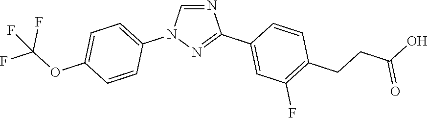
N1=CN(C2=CC=C(OC(F)(F)F)C=C2)N=C1C1=CC(F)=C(CCC(=O)O)C=C1
